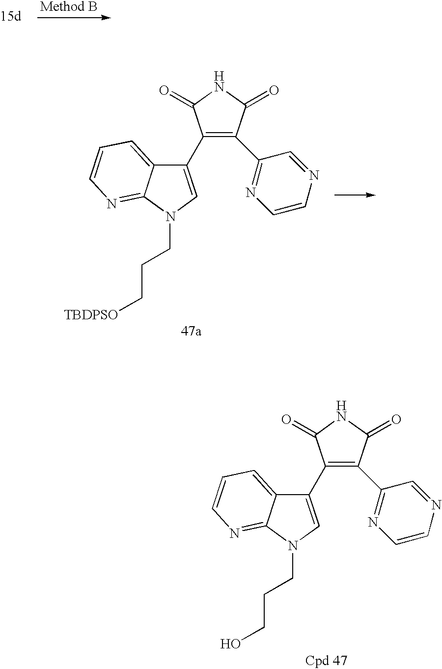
C1(C2=CN(CCC[TBDPSO])C3=NC=CC=C23)=C(C2=NC=CN=C2)C(=O)NC1=O.C1(C2=CN(CCCO)C3=NC=CC=C23)=C(C2=NC=CN=C2)C(=O)NC1=O
